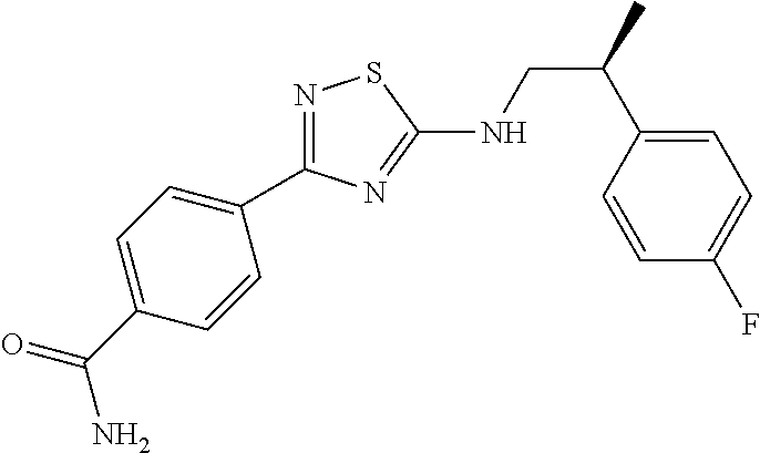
N1=C(C2=CC=C(C(N)=O)C=C2)N=C(NCC(C)C2=CC=C(F)C=C2)S1
